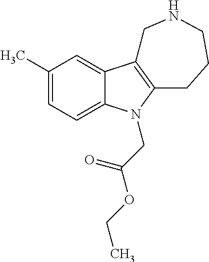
C1(C)=CC=C2C(=C1)C1=C(N2CC(OCC)=O)CCCNC1
